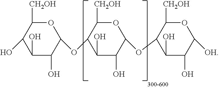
C1(O)C(O)C(OC2C(O)C(O)C([OH])OC2[CH2OH])OC([CH2OH])C1OC1OC([CH2OH])C(O)C(O)C1O
